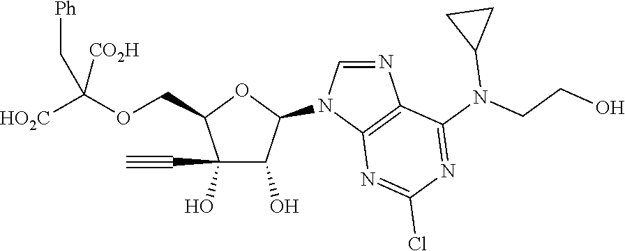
C1(O)(C#C)C(O)C(N2C=NC3=C2N=C(Cl)N=C3N(CCO)C2CC2)OC1COC([HO2C])([CO2H])C[Ph]
